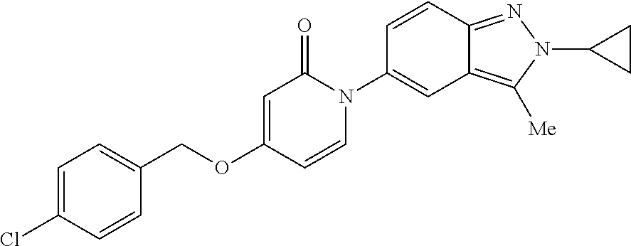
C1=C(Cl)C=CC(COC2=CC(=O)N(C3=CC4=C([Me])N(C5CC5)N=C4C=C3)C=C2)=C1
